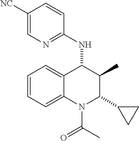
C1=CC=C2C(=C1)C(NC1=NC=C([NC])C=C1)C(C)C(C1CC1)N2C(=O)C
